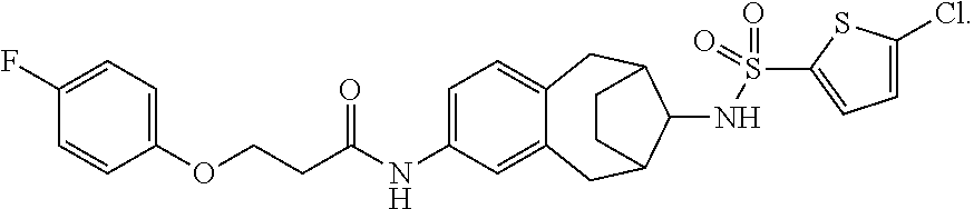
C1(NC(CCOC2=CC=C(F)C=C2)=O)=CC=C2C(=C1)CC1C(NS(=O)(=O)C3=CC=C(Cl)S3)C(C2)CC1
